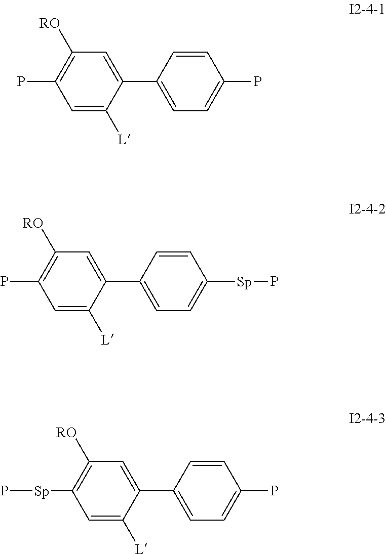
C1=CC(C2=CC([RO])=C(P)C=C2[L])=CC=C1P.C1=CC(C2=CC([RO])=C(P)C=C2[L])=CC=C1[Sp]P.C1=CC(C2=CC([RO])=C([Sp]P)C=C2[L])=CC=C1P
